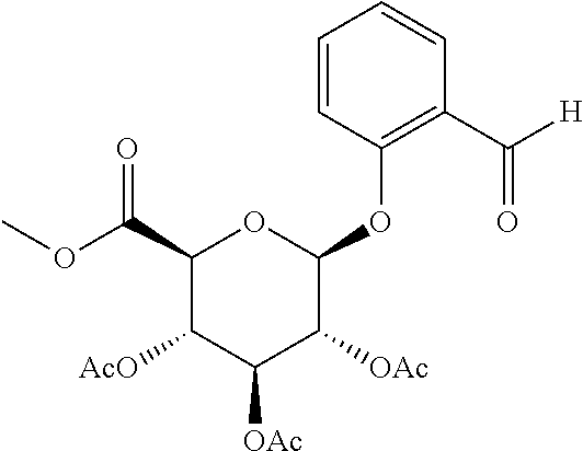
C1([AcO])C([OAc])C([OAc])C(OC2=C(C([H])=O)C=CC=C2)OC1C(OC)=O
